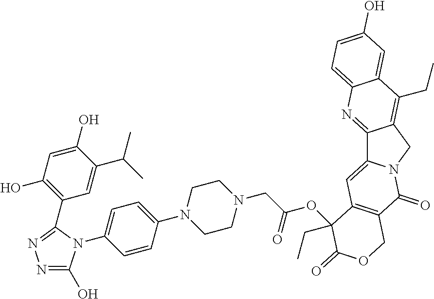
N1=C(O)N(C2=CC=C(N3CCN(CC(OC4(CC)C5=C(C(=O)N6C(=C5)C5=NC7=CC=C(O)C=C7C(CC)=C5C6)COC4=O)=O)CC3)C=C2)C(C2=C(O)C=C(O)C(C(C)C)=C2)=N1
